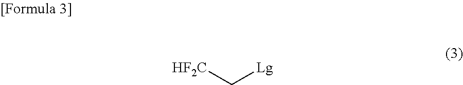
[HF2C]C[Lg]
